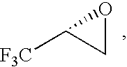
[F3C]C1CO1
